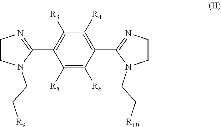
N1(CC[R9])CCN=C1C1=C([R3])C([R4])=C(C2=NCCN2CC[R10])C([R6])=C1[R5]
